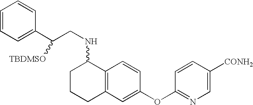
C1=CC=C(C(CNC2CCCC3=C2C=CC(OC2=NC=C([CONH2])C=C2)=C3)[TBDMSO])C=C1
